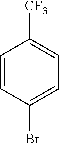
C1=CC(Br)=CC=C1[CF3]
